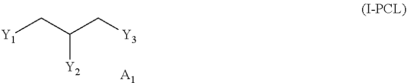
C([Y2])(C[Y1])C[Y3].[A1]
